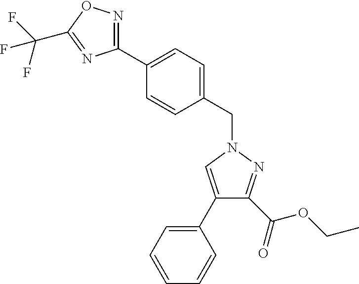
C1(C2=CC=C(CN3N=C(C(OCC)=O)C(C4=CC=CC=C4)=C3)C=C2)=NOC(C(F)(F)F)=N1
